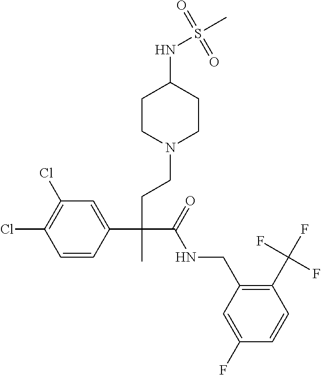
C1=CC(C(CCN2CCC(NS(C)(=O)=O)CC2)(C(=O)NCC2=C(C(F)(F)F)C=CC(F)=C2)C)=CC(Cl)=C1Cl
